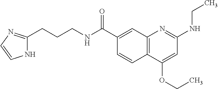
C1(C(NCCCC2=NC=CN2)=O)=CC2=C(C=C1)C(OCC)=CC(NCC)=N2
